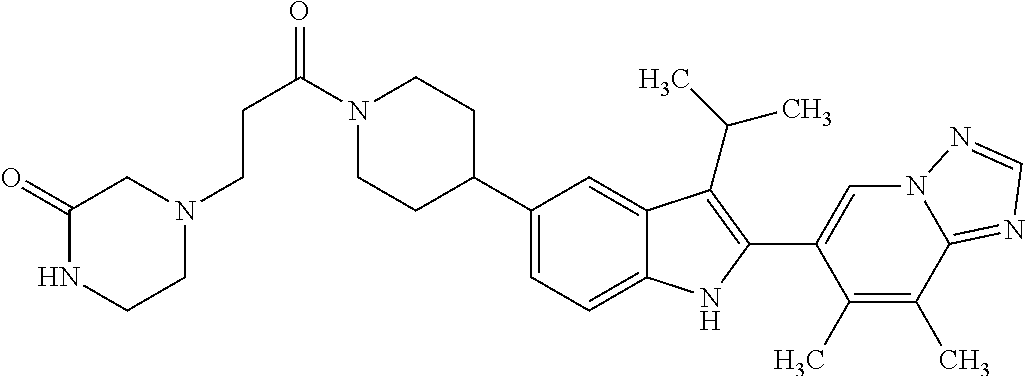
C(C(=O)N1CCC(C2=CC=C3C(=C2)C(C(C)C)=C(C2=CN4C(=NC=N4)C(C)=C2C)N3)CC1)CN1CC(=O)NCC1
